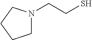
C(CS)N1CCCC1
